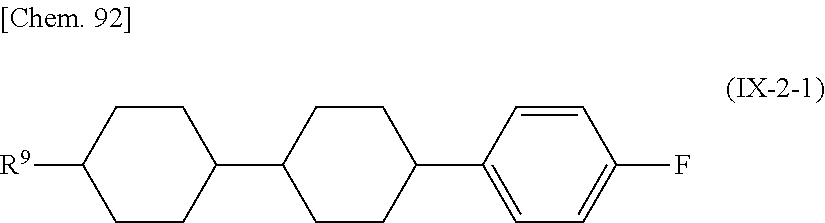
C1([R9])CCC(C2CCC(C3=CC=C(F)C=C3)CC2)CC1
